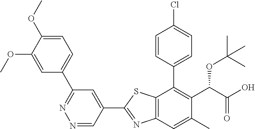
C1(C2=NC3=C(S2)C(C2=CC=C(Cl)C=C2)=C(C(OC(C)(C)C)C(=O)O)C(C)=C3)=CC(C2=CC=C(OC)C(OC)=C2)=NN=C1
